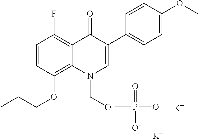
C1=CC(OCCC)=C2C(=C1F)C(=O)C(C1=CC=C(OC)C=C1)=CN2CO.CP(=O)([O-])[O-].[K].[K]
